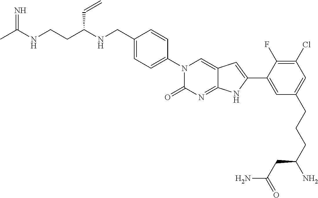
CC(NCCC(NCC1=CC=C(N2C(=O)N=C3C(=C2)C=C(C2=CC(CCCC(N)CC(=O)N)=CC(Cl)=C2F)N3)C=C1)C=C)=N
